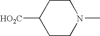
C1([HO2C])CCN(C)CC1
